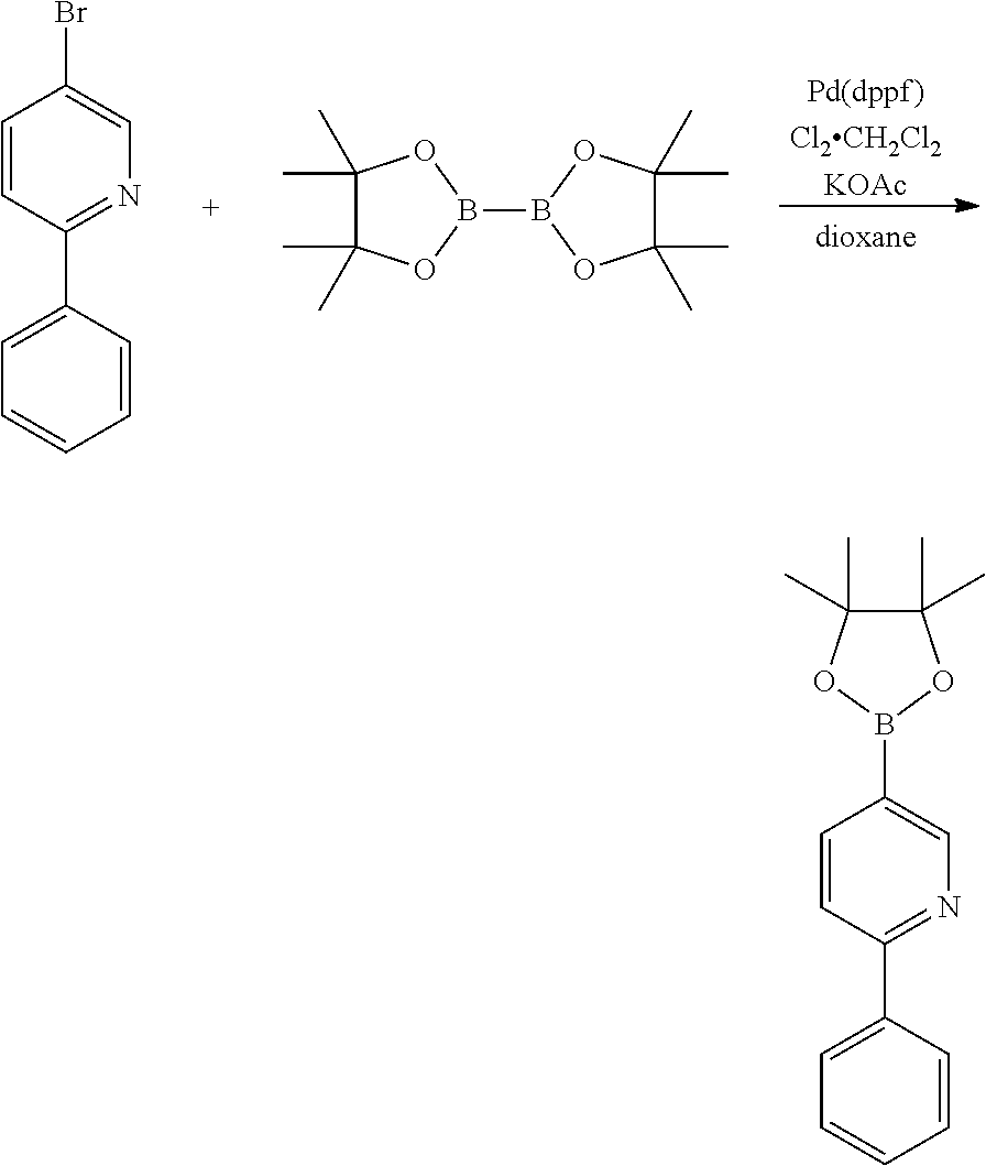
C1=CC(C2=CC=CC=C2)=NC=C1Br.C1(C)(C)C(C)(C)OB(B2OC(C)(C)C(C)(C)O2)O1.[Pd(dppf)].[Cl2CH2Cl2].[KOAc].C1=CC(C2=CC=CC=C2)=NC=C1B1OC(C)(C)C(C)(C)O1
